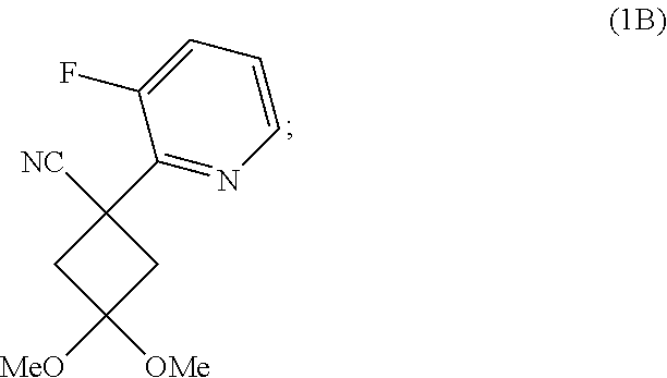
C1([NC])(C2=NC=CC=C2F)CC([MeO])([OMe])C1
